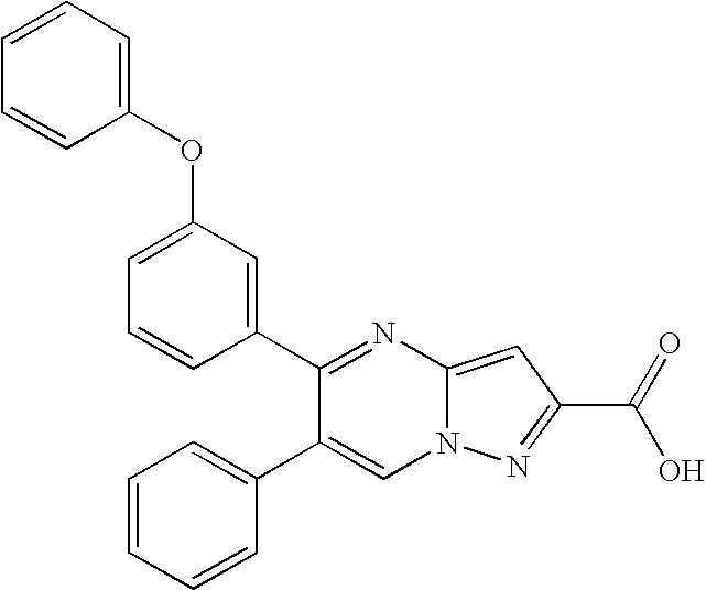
C1=C(C2=CC=CC=C2)C(C2=CC(OC3=CC=CC=C3)=CC=C2)=NC2=CC(C(O)=O)=NN12
